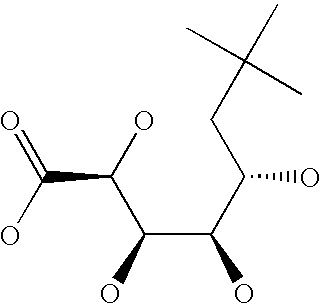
C(C(C(CC(C)(C)C)O)O)(C(O)C(O)=O)O
